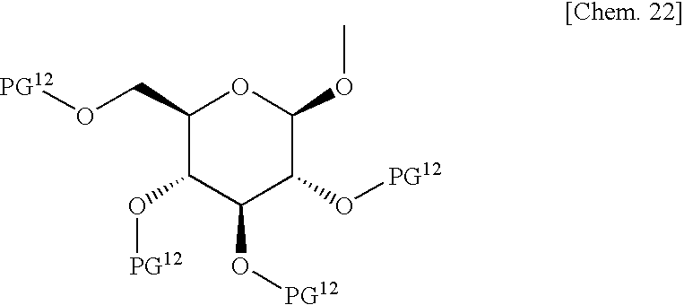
C1(CO[PG12])C(O[PG12])C(O[PG12])C(O[PG12])C(OC)O1
